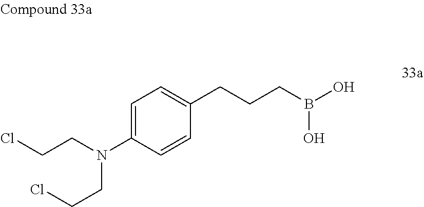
C1=C(N(CCCl)CCCl)C=CC(CCCB(O)O)=C1
